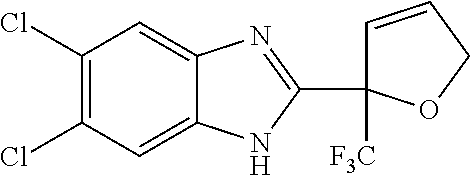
C1(Cl)=C(Cl)C=C2C(=C1)N=C(C1([F3C])C=CCO1)N2
